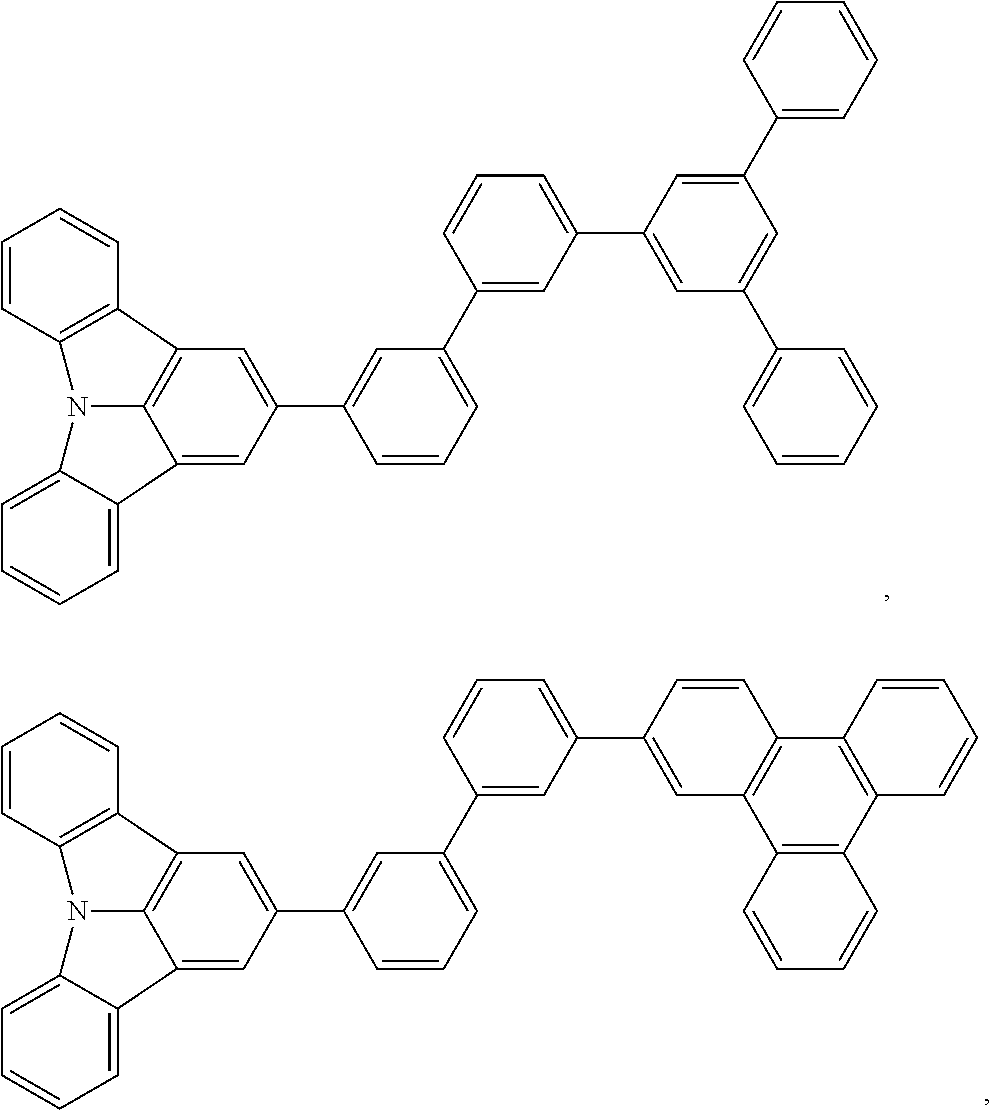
C1=CC=CC2=C1N1C3=C2C=C(C2=CC(C4=CC(C5=CC(C6=CC=CC=C6)=CC(C6=CC=CC=C6)=C5)=CC=C4)=CC=C2)C=C3C2=CC=CC=C12.C1=CC=CC2=C1N1C3=C2C=C(C2=CC(C4=CC(C5=CC6=C(C=C5)C5=C(C7=C6C=CC=C7)C=CC=C5)=CC=C4)=CC=C2)C=C3C2=CC=CC=C12
